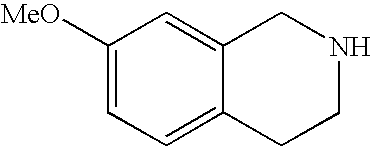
C1([MeO])=CC=C2C(=C1)CNCC2
